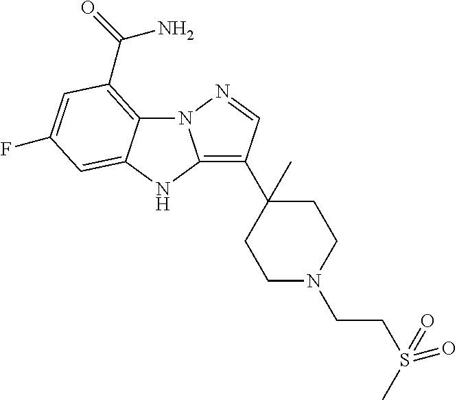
N12C3=C(C(N)=O)C=C(F)C=C3NC1=C(C1(C)CCN(CCS(=O)(=O)C)CC1)C=N2
